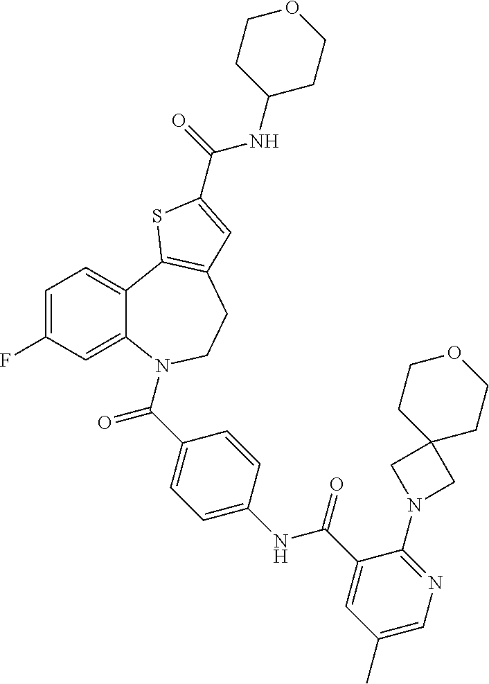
C1=C(F)C=C2C(=C1)C1=C(CCN2C(=O)C2=CC=C(NC(=O)C3=CC(C)=CN=C3N3CC4(C3)CCOCC4)C=C2)C=C(C(=O)NC2CCOCC2)S1
